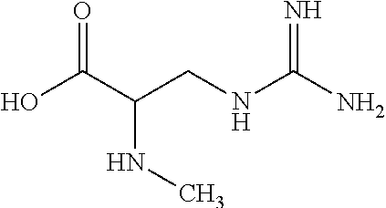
OC(C(CNC(N)=N)NC)=O
